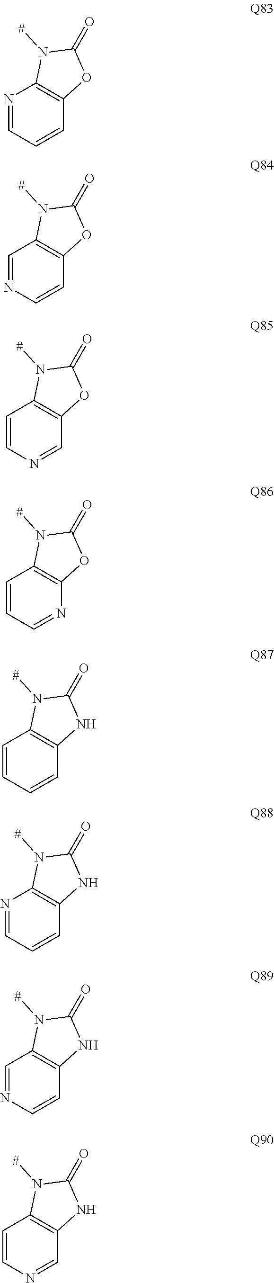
C1=CC=NC2=C1OC(=O)N2[#].C1=CN=CC2=C1OC(=O)N2[#].C1=NC=CC2=C1OC(=O)N2[#].N1=CC=CC2=C1OC(=O)N2[#].C1=CC=CC2=C1NC(=O)N2[#].C1=CC=NC2=C1NC(=O)N2[#].C1=CN=CC2=C1NC(=O)N2[#].C1=NC=CC2=C1NC(=O)N2[#]
